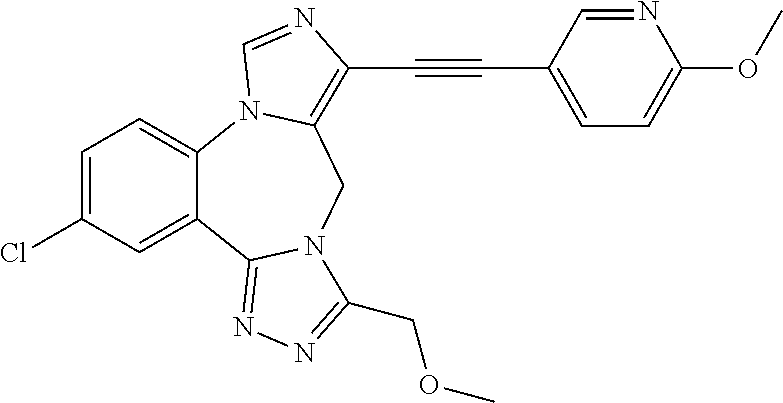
C1=C(Cl)C=C2C(=C1)N1C(=C(C#CC3=CC=C(OC)N=C3)N=C1)CN1C2=NN=C1COC
